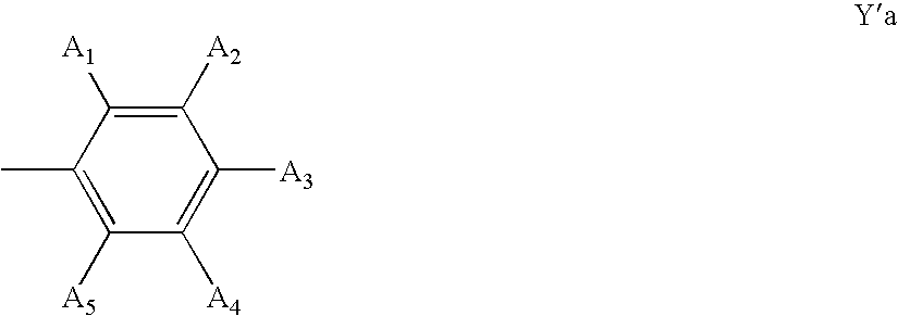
C1([A5])=C(C)C([A1])=C([A2])C([A3])=C1[A4]
